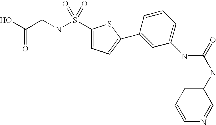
OC(CNS(C1=CC=C(C2=CC(NC(NC3=CC=CN=C3)=O)=CC=C2)S1)(=O)=O)=O
